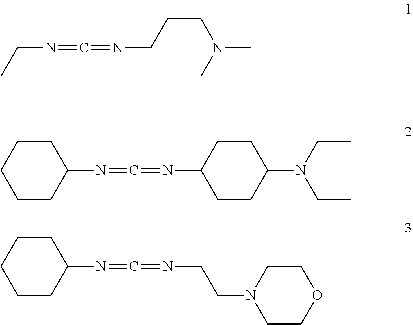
C(N=C=NCCCN(C)C)C.C1(N=C=NC2CCC(N(CC)CC)CC2)CCCCC1.C1(N=C=NCCN2CCOCC2)CCCCC1
